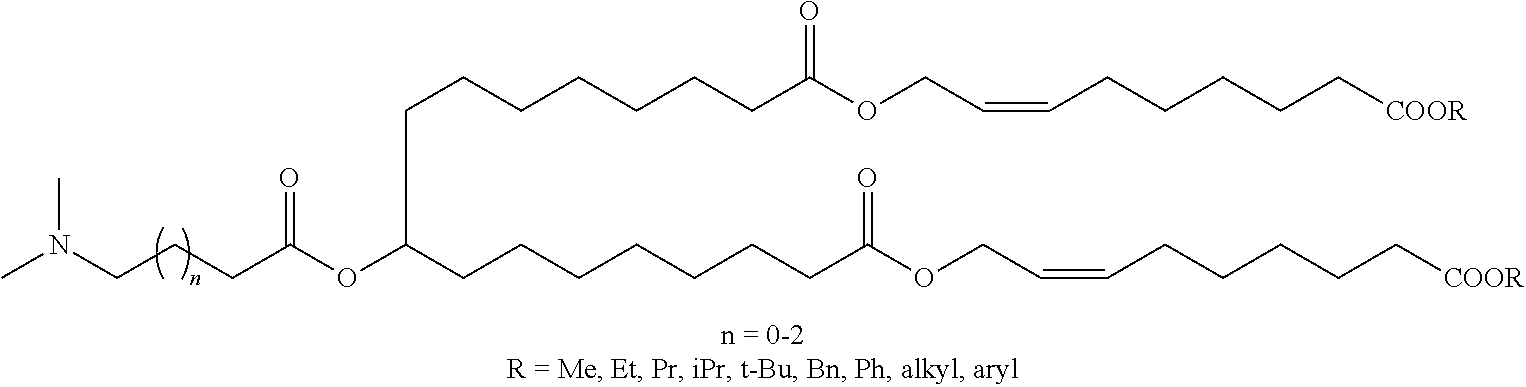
CN(CCCC(OC(CCCCCCCC(OCC=CCCCCC[COOR])=O)CCCCCCCC(OCC=CCCCCC[COOR])=O)=O)C
